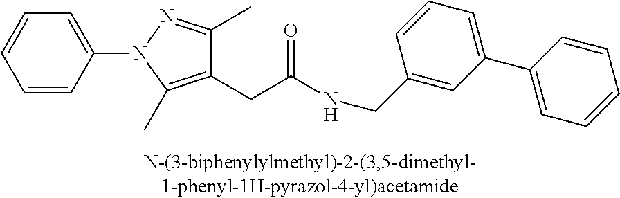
C1=C(C2=CC=CC=C2)C=C(CNC(=O)CC2=C(C)N(C3=CC=CC=C3)N=C2C)C=C1
